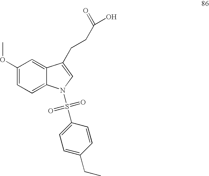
C1(OC)=CC=C2C(=C1)C(CCC(O)=O)=CN2S(C1=CC=C(CC)C=C1)(=O)=O
